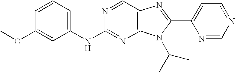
C1=CC=C(NC2=NC3=C(C=N2)N=C(C2=CC=NC=N2)N3C(C)C)C=C1OC
